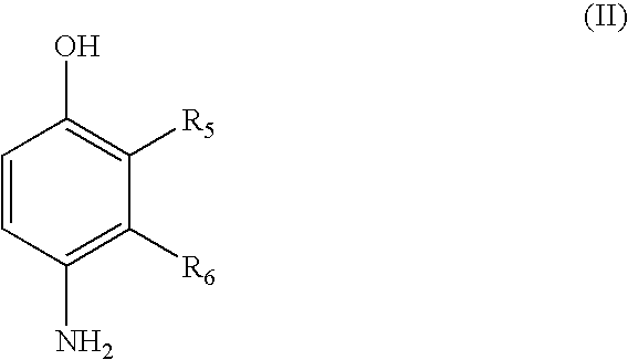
C1(N)=C([R6])C([R5])=C(O)C=C1
